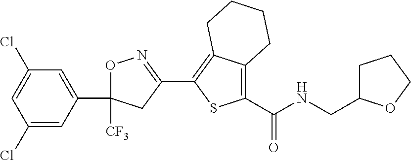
O1C(C2=CC(Cl)=CC(Cl)=C2)([CF3])CC(C2=C3C(=C(C(=O)NCC4CCCO4)S2)CCCC3)=N1
